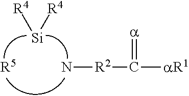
N[R2]C([aR1])=[a].[Si]([R4])[R4].[R5]
